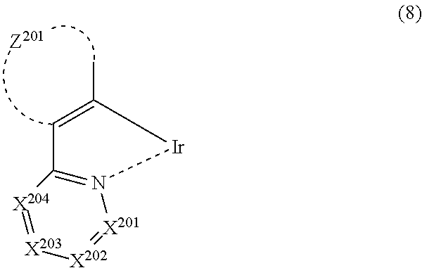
C1=C(C)[Ir]N2=C1[X204]=[X203][X202]=[X201]2
